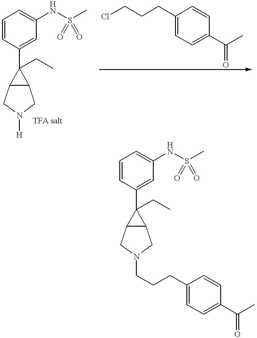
C1=CC(C2(CC)C3C2CN([H])C3)=CC(NS(C)(=O)=O)=C1.ClCCCC1=CC=C(C(C)=O)C=C1.C1=CC(C2(CC)C3C2CN(CCCC2=CC=C(C(C)=O)C=C2)C3)=CC(NS(C)(=O)=O)=C1
